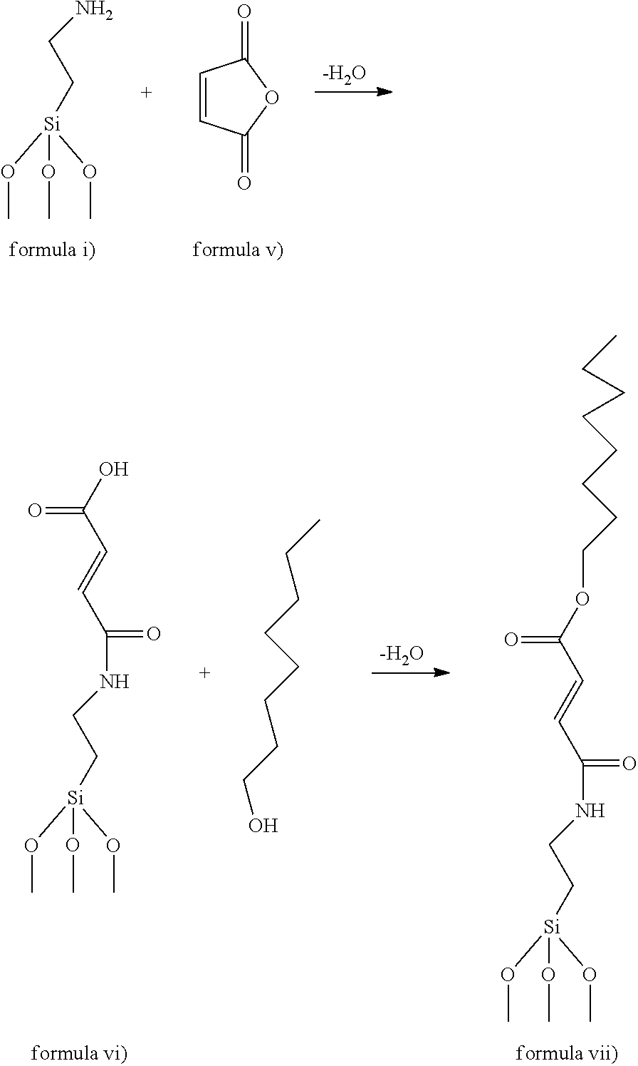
O(C)[Si](OC)(OC)CCN.C1=CC(=O)OC1=O.[-H2O].[-H2O].O(C)[Si](OC)(OC)CCNC(C=CC(O)=O)=O.CCCCCCCCO.O(C)[Si](OC)(OC)CCNC(C=CC(OCCCCCCCC)=O)=O
